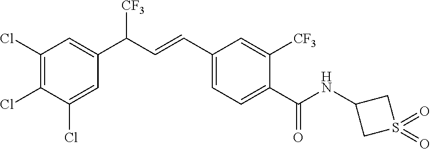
C1(Cl)=C(Cl)C(Cl)=CC(C(C=CC2=CC=C(C(NC3CS(=O)(=O)C3)=O)C([CF3])=C2)[CF3])=C1
